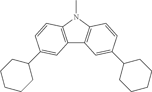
C12=C(N(C)C3=C1C=C(C1CCCCC1)C=C3)C=CC(C1CCCCC1)=C2
